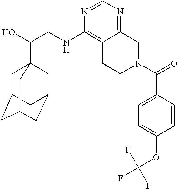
C(CNC1=C2C(=NC=N1)CN(C(=O)C1=CC=C(OC(F)(F)F)C=C1)CC2)(O)C12CC3CC(CC(C1)C3)C2
